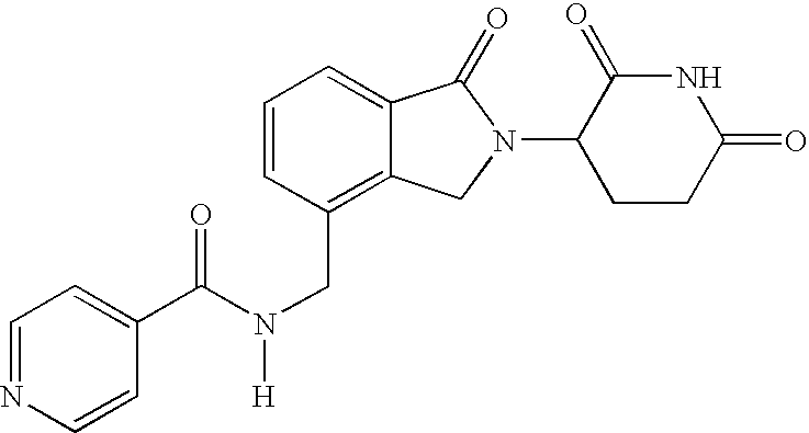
C1(C(N(CC2=C3C(=CC=C2)C(=O)N(C2CCC(=O)NC2=O)C3)[H])=O)=CC=NC=C1
